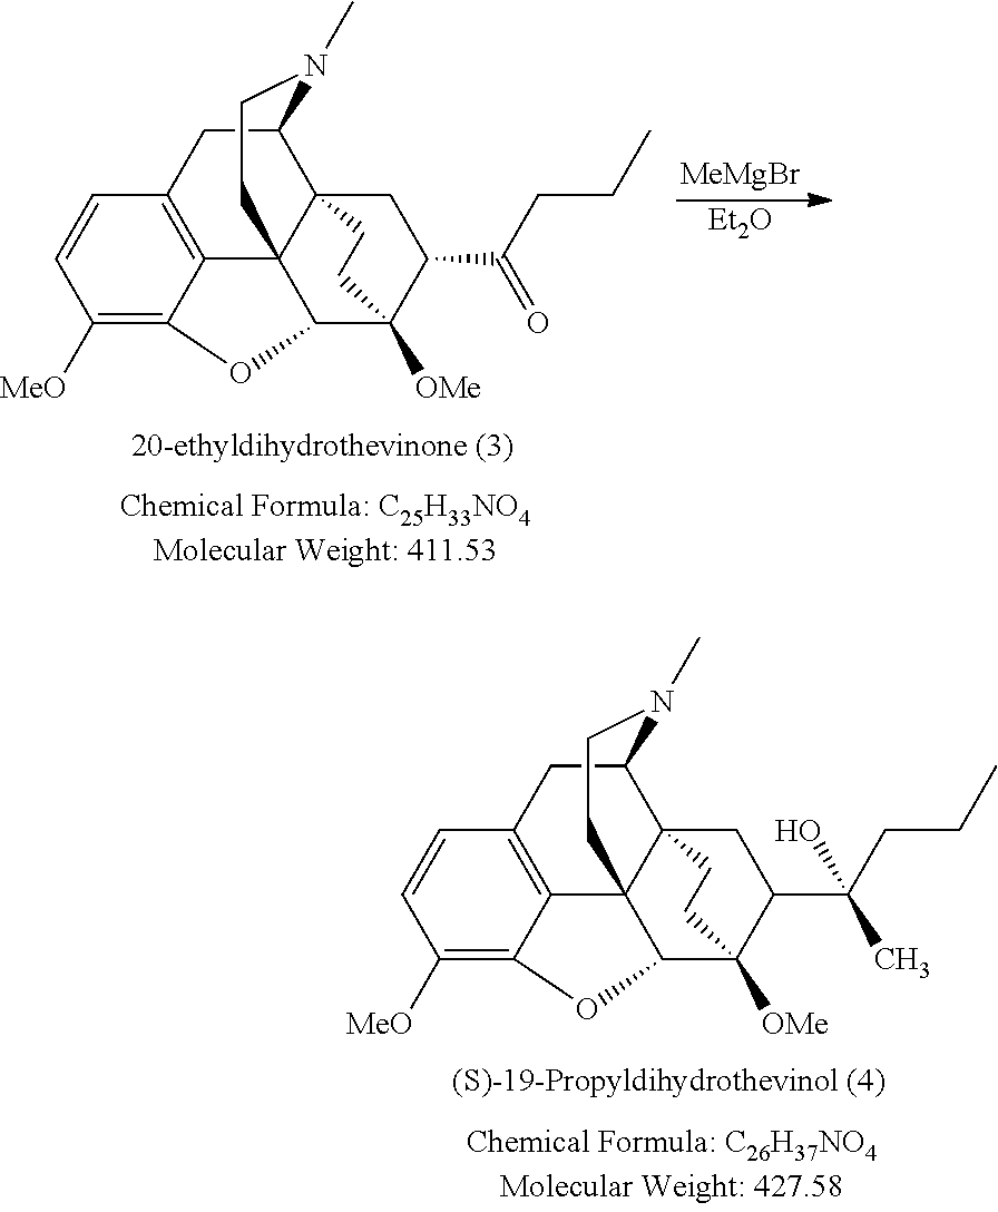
C1([MeO])=C2C3=C(C=C1)CC1C45C3(C(C([OMe])(C(C(CCC)=O)C4)CC5)O2)CCN1C.[MeMgBr].[Et2O].C1([MeO])=C2C3=C(C=C1)CC1C45C3(C(C([OMe])(C(C(CCC)(C)O)C4)CC5)O2)CCN1C
